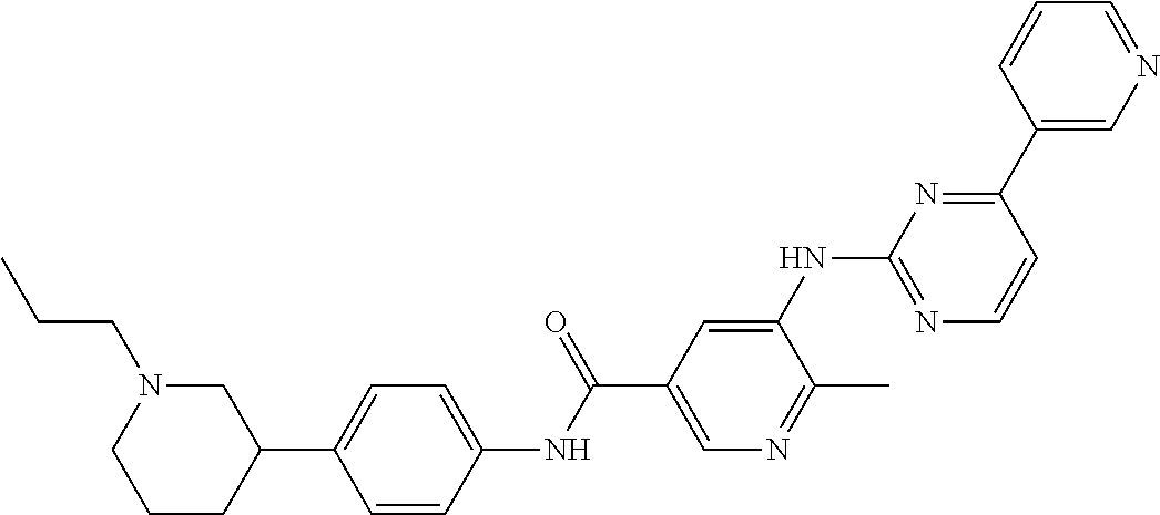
C1(C2=CC=C(NC(C3=CN=C(C)C(NC4=NC=CC(C5=CN=CC=C5)=N4)=C3)=O)C=C2)CN(CCC)CCC1
